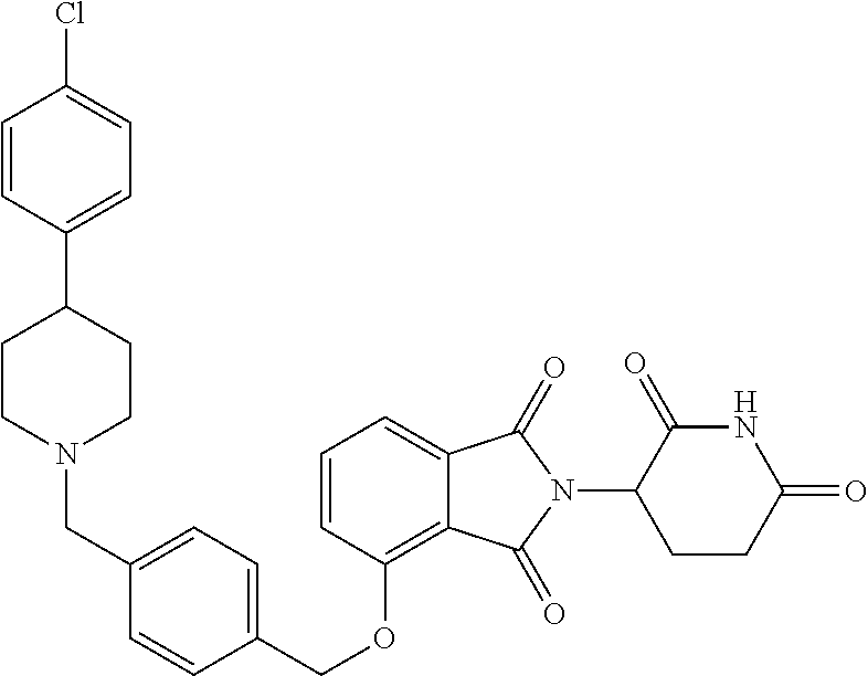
C(OC1=C2C(=CC=C1)C(=O)N(C1C(=O)NC(=O)CC1)C2=O)C1=CC=C(CN2CCC(C3=CC=C(Cl)C=C3)CC2)C=C1
